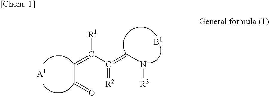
C(=[R2])(C(=CC=O)[R1])=CN[R3]
